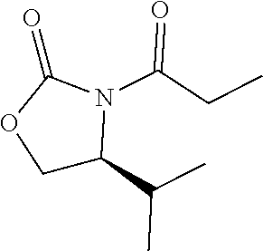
C1C(C(C)C)N(C(CC)=O)C(=O)O1
